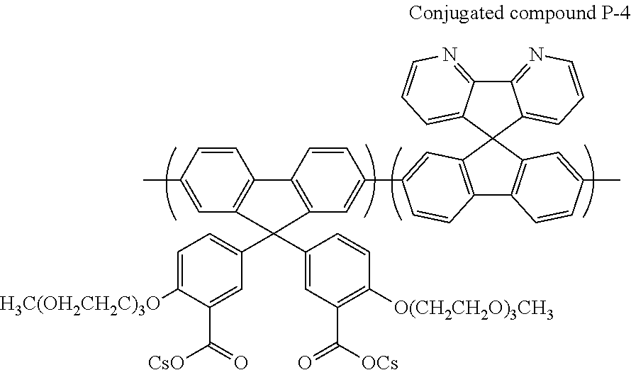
C1=CC(C)=CC2=C1C1=C(C=C(C3=CC4=C(C5=C(C46C4=CC=CN=C4C4=NC=CC=C64)C=C(C)C=C5)C=C3)C=C1)C2(C1=CC=C([H3C(OH2CH2C)3O])C(C(=O)[CsO])=C1)C1=CC(C([OCs])=O)=C([O(CH2CH2O)3CH3])C=C1
